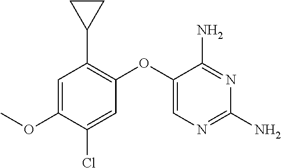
O(C1=C(C2CC2)C=C(OC)C(Cl)=C1)C1=CN=C(N)N=C1N
